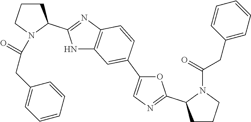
C1CCN(C(=O)CC2=CC=CC=C2)C1C1=NC=C(C2=CC3=C(C=C2)N=C(C2CCCN2C(CC2=CC=CC=C2)=O)N3)O1
